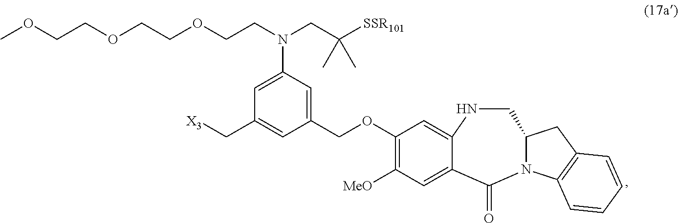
[X3]CC1=CC(COC2=C([MeO])C=C3C(=O)N4C(CC5=C4C=CC=C5)CNC3=C2)=CC(N(CCOCCOCCOC)CC([SSR101])(C)C)=C1
